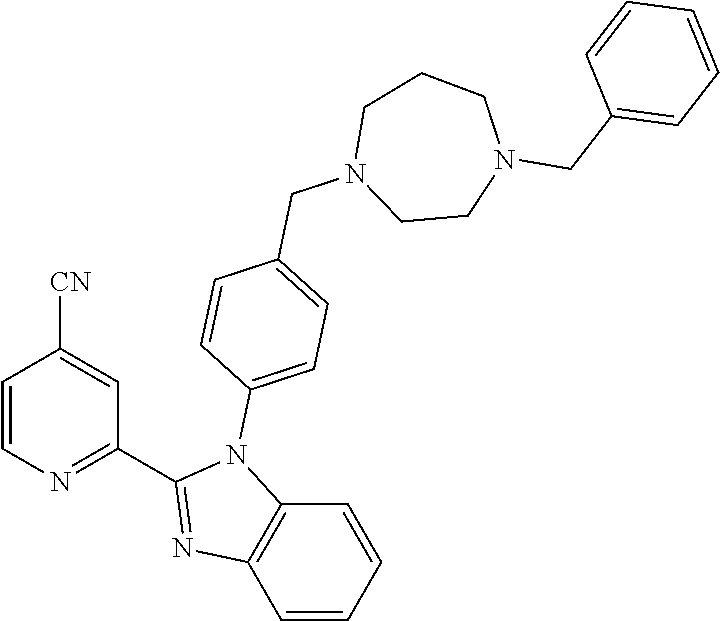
C1=CN=C(C2=NC3=C(N2C2=CC=C(CN4CCN(CC5=CC=CC=C5)CCC4)C=C2)C=CC=C3)C=C1[CN]
